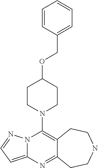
N12C(=CC=N1)N=C1C(=C2N2CCC(OCC3=CC=CC=C3)CC2)CCNCC1
